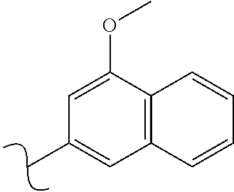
C12=C(C(OC)=CC(C)=C1)C=CC=C2
